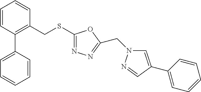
C1=CC(C2=CC=CC=C2)=C(CSC2=NN=C(CN3C=C(C4=CC=CC=C4)C=N3)O2)C=C1
